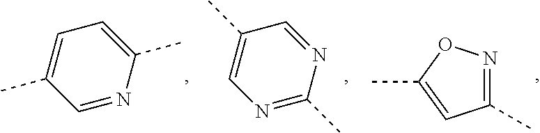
C1=NC(C)=CC=C1C.N1=C(C)N=CC(C)=C1.C1(C)=NOC(C)=C1
